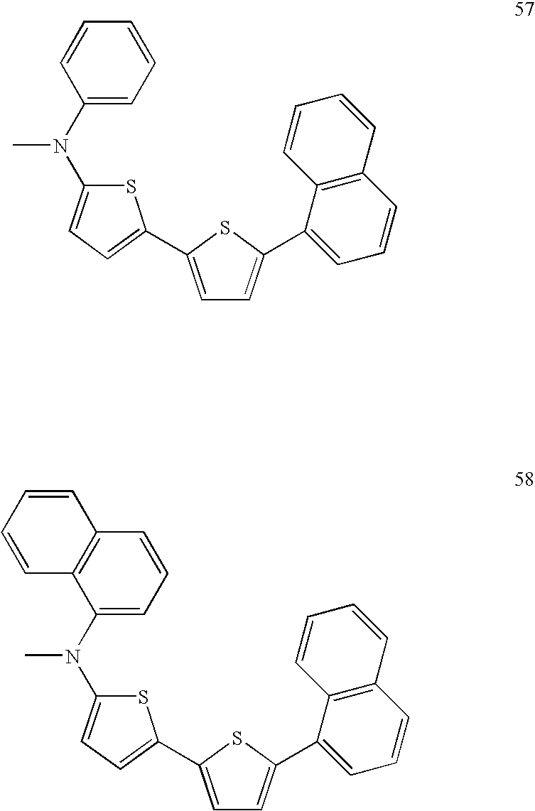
C1(N(C)C2=CC=C(C3=CC=C(C4=CC=CC5=C4C=CC=C5)S3)S2)=CC=CC=C1.C1(N(C)C2=CC=C(C3=CC=C(C4=CC=CC5=C4C=CC=C5)S3)S2)=CC=CC2=C1C=CC=C2
